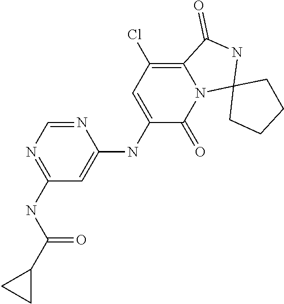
C1(NC(C2CC2)=O)=NC=NC(NC2=CC(Cl)=C3N(C2=O)C2(NC3=O)CCCC2)=C1
